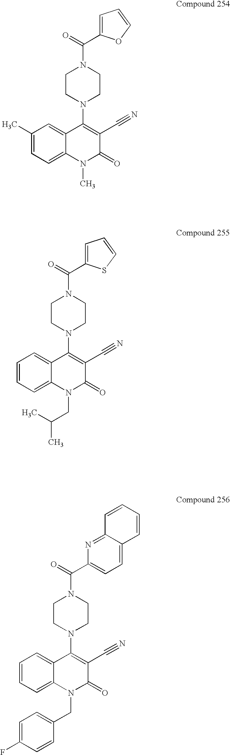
C1(C)=CC=C2C(=C1)C(N1CCN(C(=O)C3=CC=CO3)CC1)=C(C#N)C(=O)N2C.C1=CC=C2C(=C1)C(N1CCN(C(=O)C3=CC=CS3)CC1)=C(C#N)C(=O)N2CC(C)C.C1=CC=C2C(=C1)C(N1CCN(C(=O)C3=CC=C4C(=N3)C=CC=C4)CC1)=C(C#N)C(=O)N2CC1=CC=C(F)C=C1
